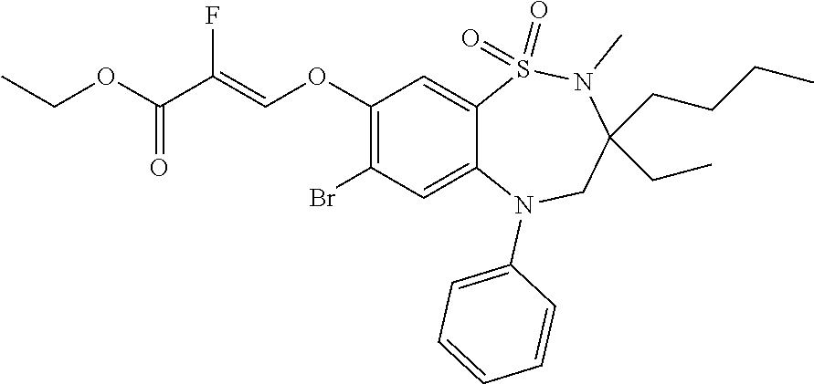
O(C(=O)C(=COC1=C(Br)C=C2C(=C1)S(=O)(=O)N(C)C(CC)(CCCC)CN2C1=CC=CC=C1)F)CC
